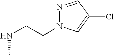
N1=CC(Cl)=CN1CCNC
